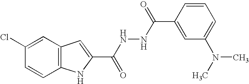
C12=C(C=C(Cl)C=C1)C=C(C(NNC(C1=CC(N(C)C)=CC=C1)=O)=O)N2
